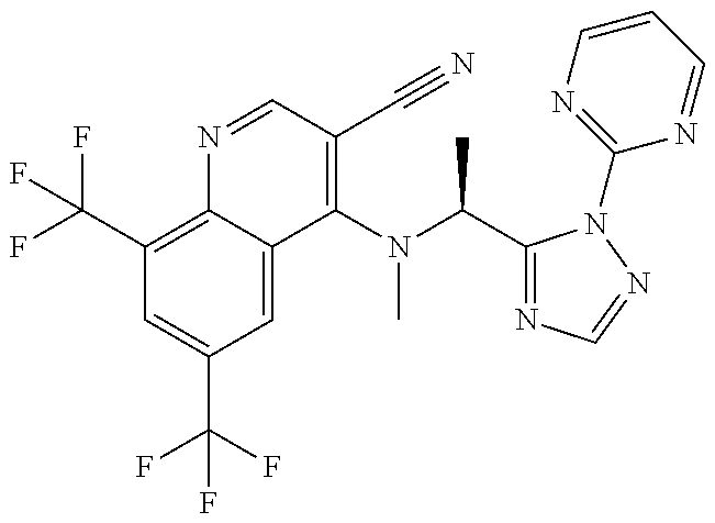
C1(C(F)(F)F)=C2C(=CC(C(F)(F)F)=C1)C(N(C(C1=NC=NN1C1=NC=CC=N1)C)C)=C(C#N)C=N2
